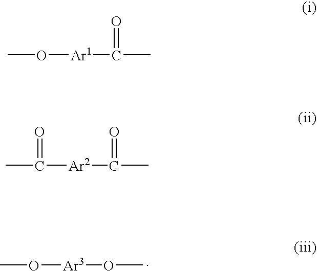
CO[Ar3]OC.CO[Ar1]C(=O)C.CC([Ar2]C(=O)C)=O
